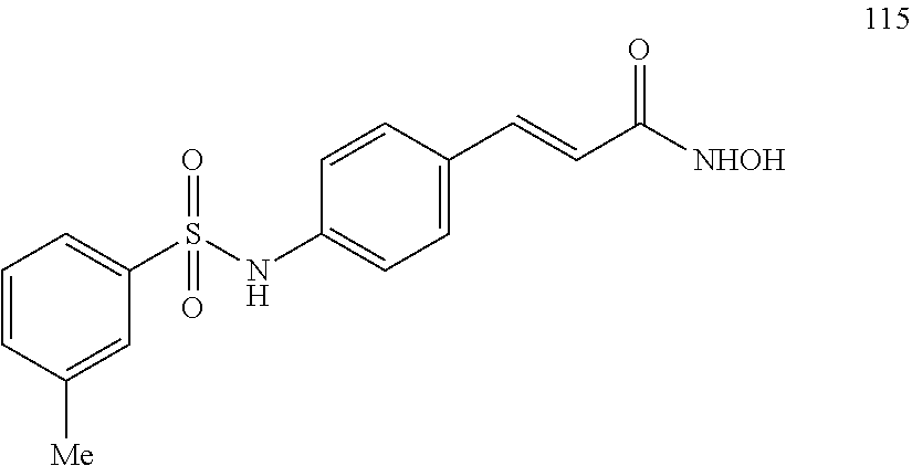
C1=CC([Me])=CC(S(NC2=CC=C(C=CC([NHOH])=O)C=C2)(=O)=O)=C1
